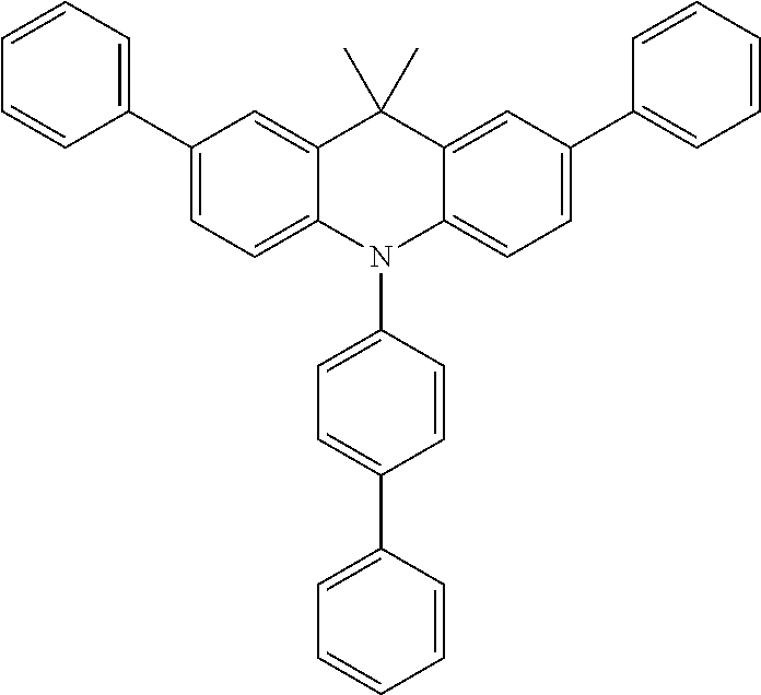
C1(C2=CC=CC=C2)=CC=C2C(=C1)C(C)(C)C1=CC(C3=CC=CC=C3)=CC=C1N2C1=CC=C(C2=CC=CC=C2)C=C1
